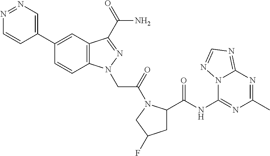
N1=NC=C(C2=CC3=C(C=C2)N(CC(=O)N2C(C(NC4=NC(C)=NC5=NC=NN45)=O)CC(F)C2)N=C3C(N)=O)C=C1
